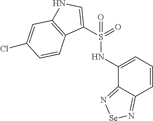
C1(NS(=O)(C2=CNC3=C2C=CC(Cl)=C3)=O)=CC=CC2=N[Se]N=C12
